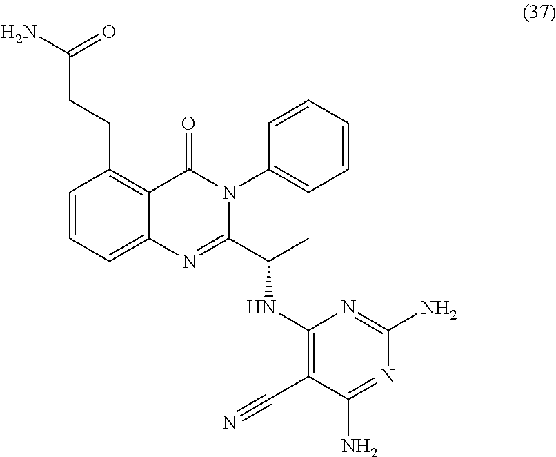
C1=CC=C2C(=C1CCC(=O)N)C(=O)N(C1=CC=CC=C1)C(C(C)NC1=C(C#N)C(N)=NC(N)=N1)=N2
